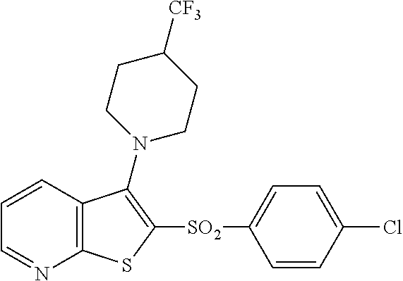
C1=CC2=C(N=C1)SC([SO2]C1=CC=C(Cl)C=C1)=C2N1CCC([CF3])CC1
